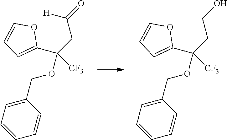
C(CCO)(OCC1=CC=CC=C1)([CF3])C1=CC=CO1.C(CC(=O)[H])(OCC1=CC=CC=C1)([CF3])C1=CC=CO1
